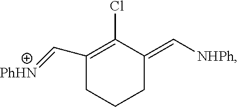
C1(C=[PhHN])=C(Cl)C(=C[NHPh])CCC1
